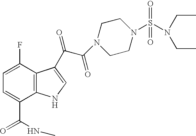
C1=C(F)C2=C(C(C(=O)NC)=C1)NC=C2C(C(=O)N1CCN(S(N(CC)CC)(=O)=O)CC1)=O
